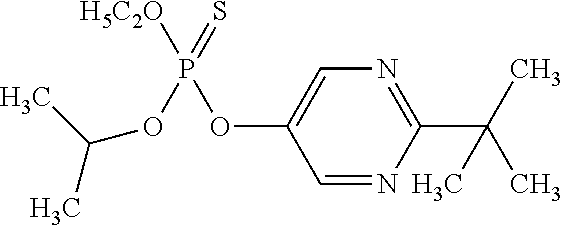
C1=NC(C(C)(C)C)=NC=C1OP(=S)([H5C2O])OC(C)C
